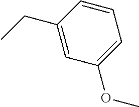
CCC1=CC(OC)=CC=C1
